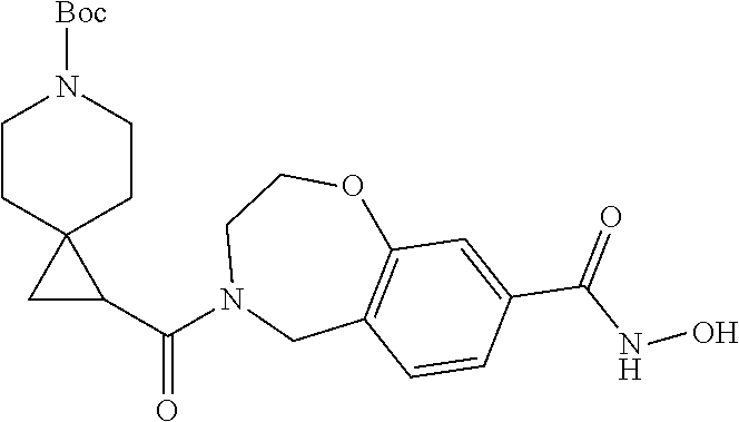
C1CC2(CCN1[Boc])CC2C(N1CC2=C(OCC1)C=C(C(NO)=O)C=C2)=O
